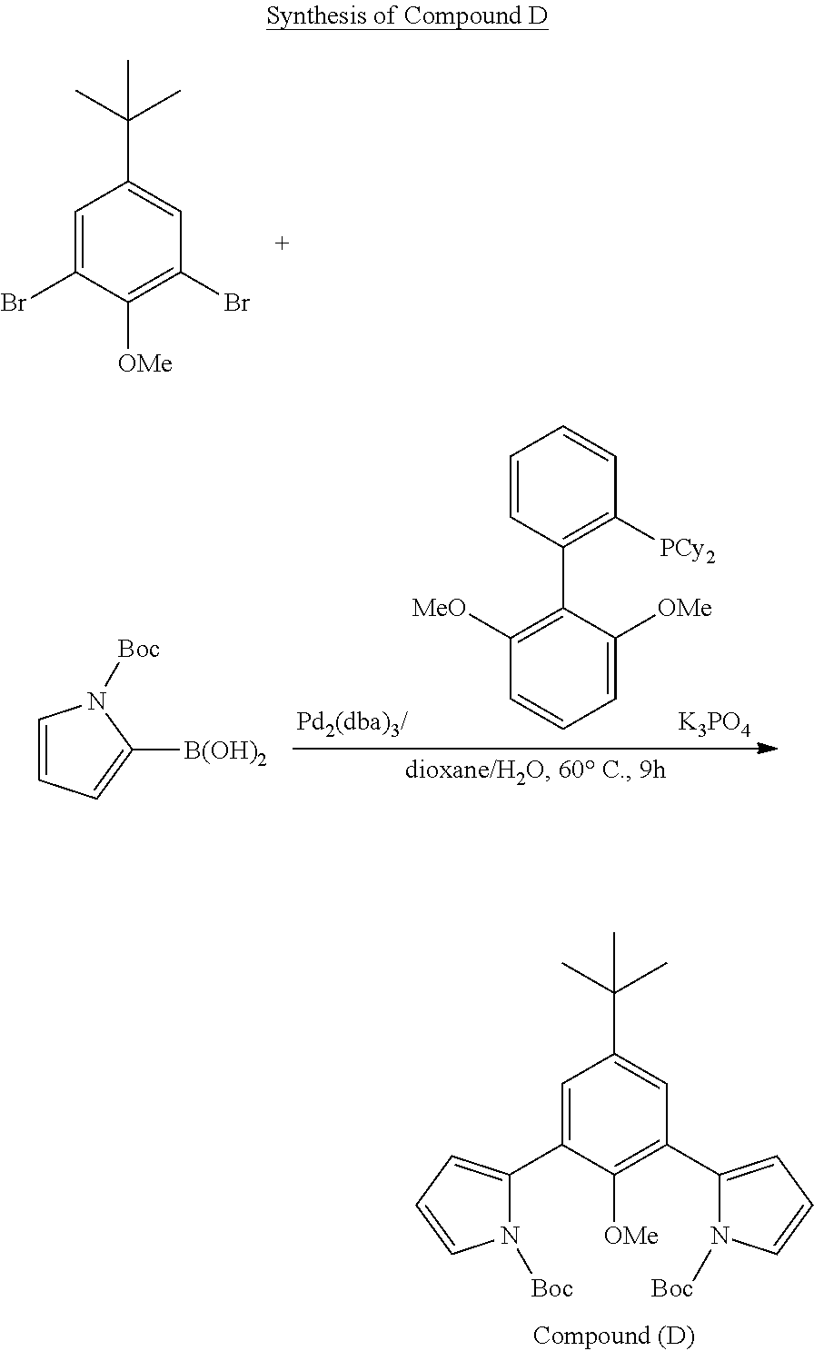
C1=C(C2=CC=CN2[Boc])C([OMe])=C(C2=CC=CN2[Boc])C=C1C(C)(C)C.C1=C(Br)C([OMe])=C(Br)C=C1C(C)(C)C.C1=CC(C2=C([MeO])C=CC=C2[OMe])=C([PCy2])C=C1.[K3PO4].C1=CC=C([B(OH)2])N1[Boc]
